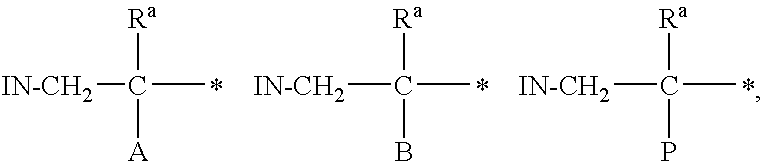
C([Ra])(P)(C)[IN-CH2].C([Ra])(B)(C)[IN-CH2].[IN-CH2]C([Ra])([A])C
